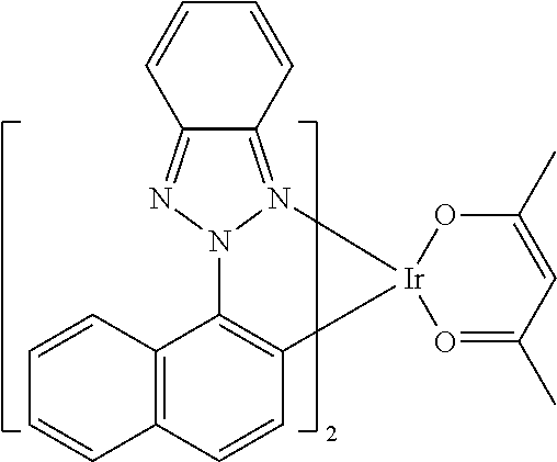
N12C3=C(C=CC4=C3C=CC=C4)[Ir]3(N1=C1C(=N2)C=CC=C1)O=C(C)C=C(C)O3
